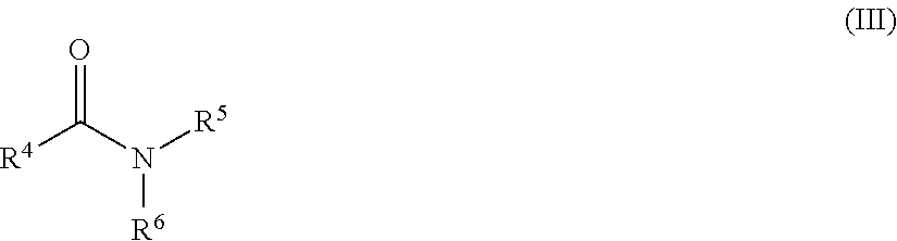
O=C(N([R5])[R6])[R4]
